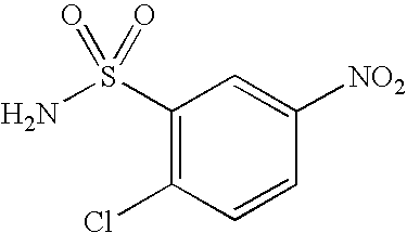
O=S(=O)(N)C1=C(Cl)C=CC([NO2])=C1
